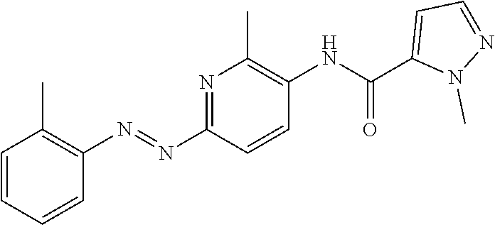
C(C1=CC=NN1C)(=O)NC1=C(C)N=C(N=NC2=C(C)C=CC=C2)C=C1
